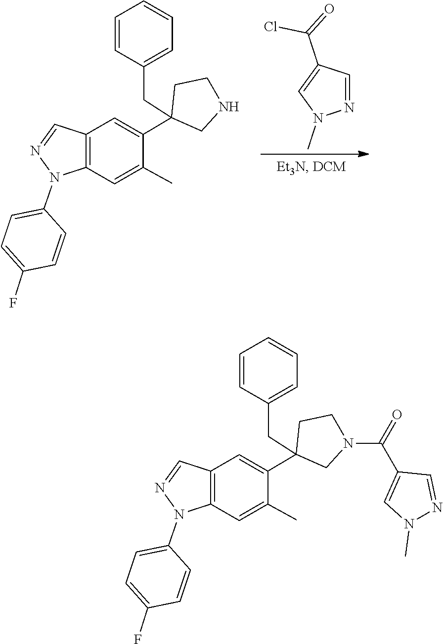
N1=CC2=C(N1C1=CC=C(F)C=C1)C=C(C)C(C1(CC3=CC=CC=C3)CCNC1)=C2.N1=CC(C(=O)Cl)=CN1C.N1=CC2=C(N1C1=CC=C(F)C=C1)C=C(C)C(C1(CC3=CC=CC=C3)CCN(C(=O)C3=CN(C)N=C3)C1)=C2
